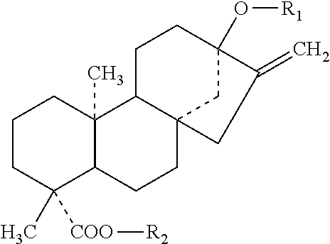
C1CC(C)([COO][R2])C2C(C)(C1)C1C3(CC2)CC(O[R1])(CC1)C(=C)C3
